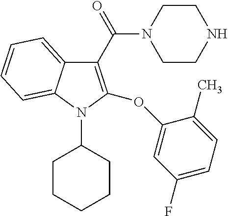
C1(C(N2CCNCC2)=O)=C(OC2=CC(F)=CC=C2C)N(C2CCCCC2)C2=CC=CC=C12
